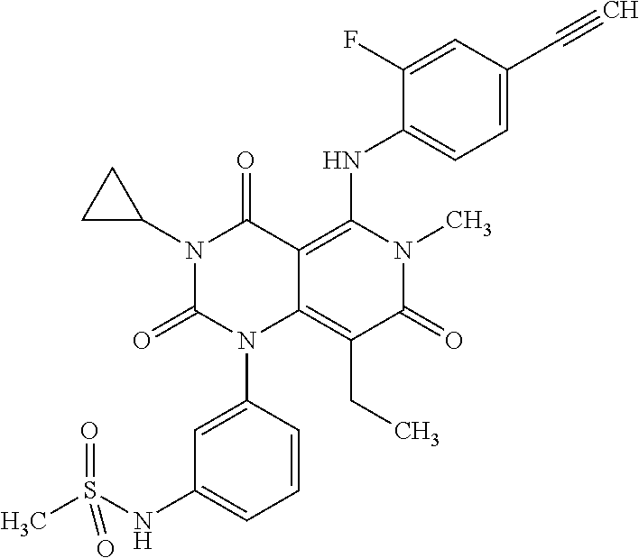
N1(C2CC2)C(=O)N(C2=CC(NS(C)(=O)=O)=CC=C2)C2=C(CC)C(=O)N(C)C(NC3=CC=C(C#C)C=C3F)=C2C1=O
